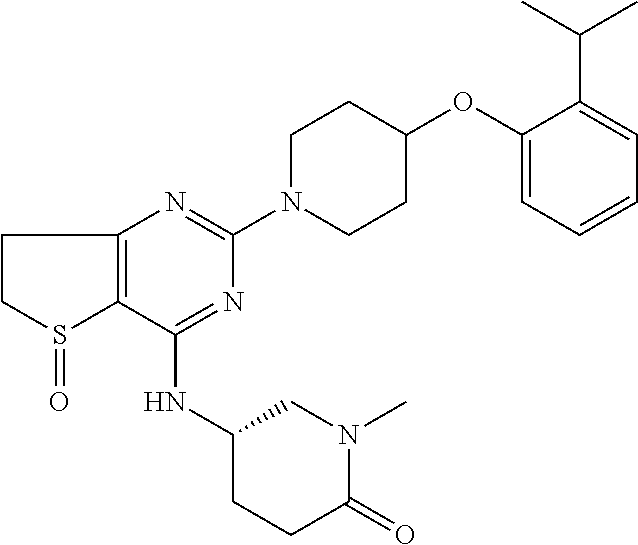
C1(NC2CCC(=O)N(C)C2)=NC(N2CCC(OC3=CC=CC=C3C(C)C)CC2)=NC2=C1S(=O)CC2
